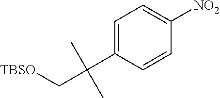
C1=C(C(C[TBSO])(C)C)C=CC([NO2])=C1
